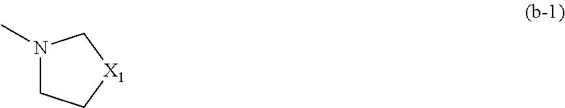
N1(C)CC[X1]C1
